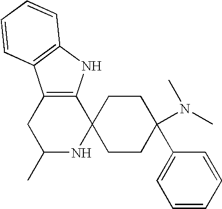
C12=C(NC3=C1C=CC=C3)C1(NC(C)C2)CCC(C2=CC=CC=C2)(N(C)C)CC1
